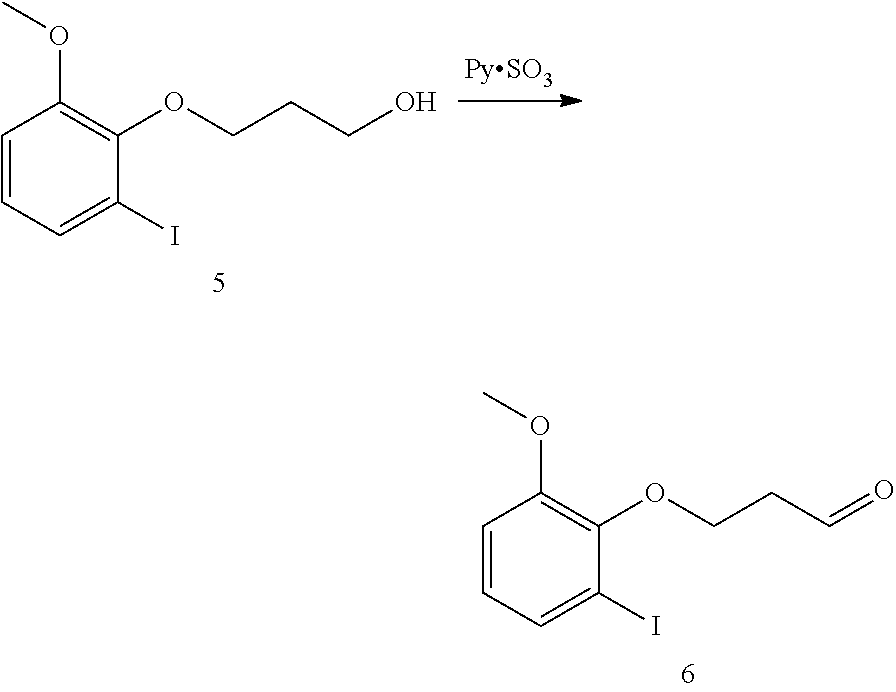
C1=CC=C(I)C(OCCC=O)=C1OC.C1=CC=C(I)C(OCCCO)=C1OC
